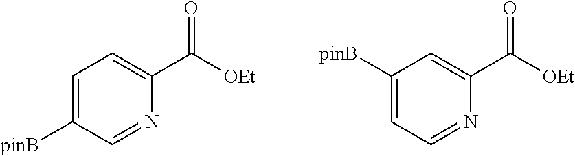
C1=C([pinB])C=NC(C([OEt])=O)=C1.C1([pinB])=CC=NC(C([OEt])=O)=C1
